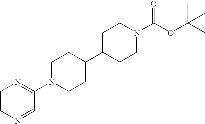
C1=CN=CC(N2CCC(C3CCN(C(OC(C)(C)C)=O)CC3)CC2)=N1
